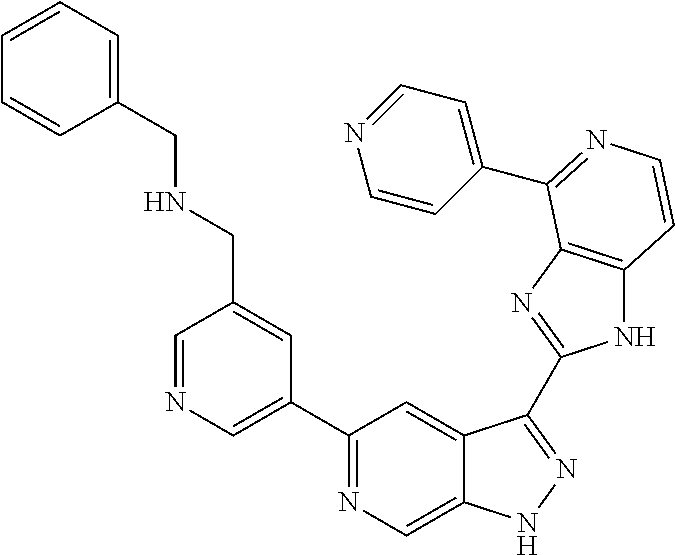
C1=NC=C(C2=NC=C3C(=C2)C(C2=NC4=C(N2)C=CN=C4C2=CC=NC=C2)=NN3)C=C1CNCC1=CC=CC=C1
